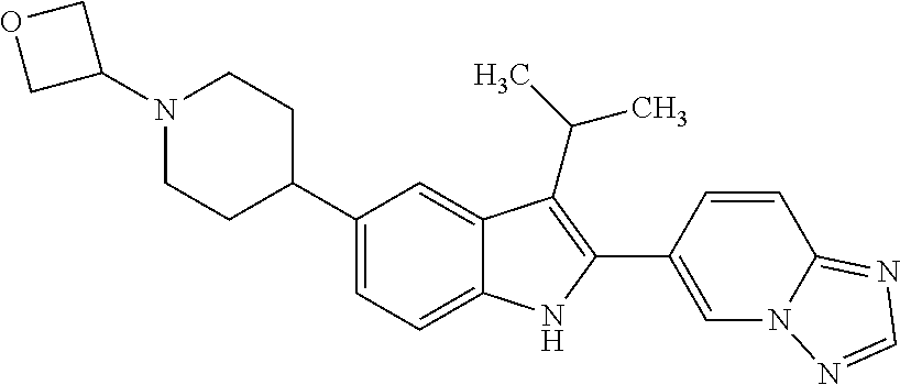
C1(C2CCN(C3COC3)CC2)=CC=C2C(=C1)C(C(C)C)=C(C1=CN3C(=NC=N3)C=C1)N2
